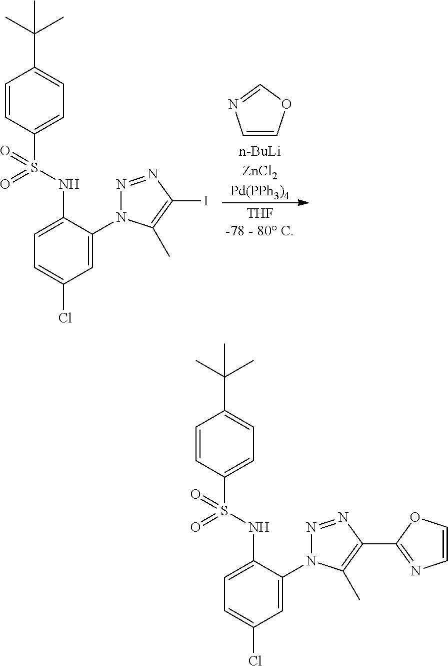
[THF-78 - 80 C].[n-BuLiZnCl2Pd(PPh3)4].C1=COC=N1.C1=CC(S(=O)(NC2=CC=C(Cl)C=C2N2N=NC(I)=C2C)=O)=CC=C1C(C)(C)C.C1=CC(S(=O)(NC2=CC=C(Cl)C=C2N2N=NC(C3=NC=CO3)=C2C)=O)=CC=C1C(C)(C)C
